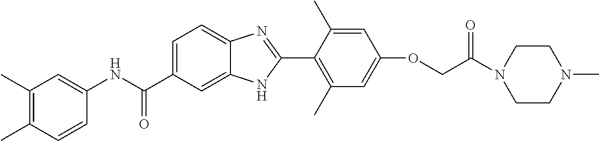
CC1=C(C)C=C(NC(C2=CC=C3C(=C2)NC(C2=C(C)C=C(OCC(N4CCN(C)CC4)=O)C=C2C)=N3)=O)C=C1
